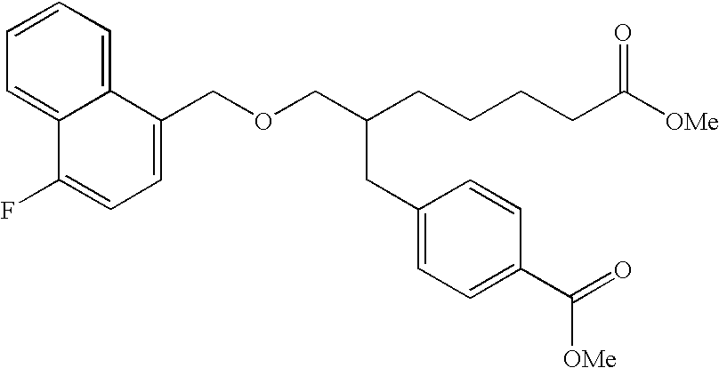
C(OCC(CCCCC([OMe])=O)CC1=CC=C(C(=O)[OMe])C=C1)C1=CC=C(F)C2=CC=CC=C12
